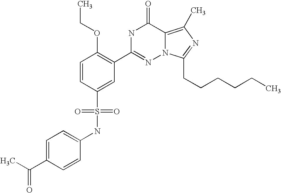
C1=CC(S(NC2=CC=C(C(C)=O)C=C2)(=O)=O)=CC(C2=NN3C(=C(C)N=C3CCCCCC)C(=O)N2)=C1OCC
